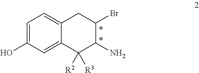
C1=C(O)C=C2C(=C1)CC(Br)C(N)C2([R2])[R3]
